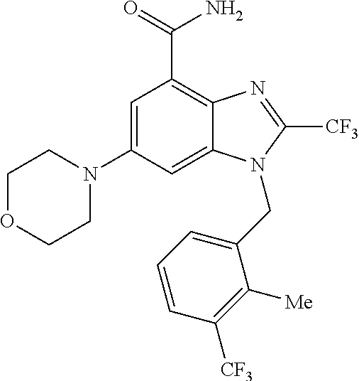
C1=C(N2CCOCC2)C=C2C(=C1C(=O)N)N=C([CF3])N2CC1=CC=CC([CF3])=C1[Me]
